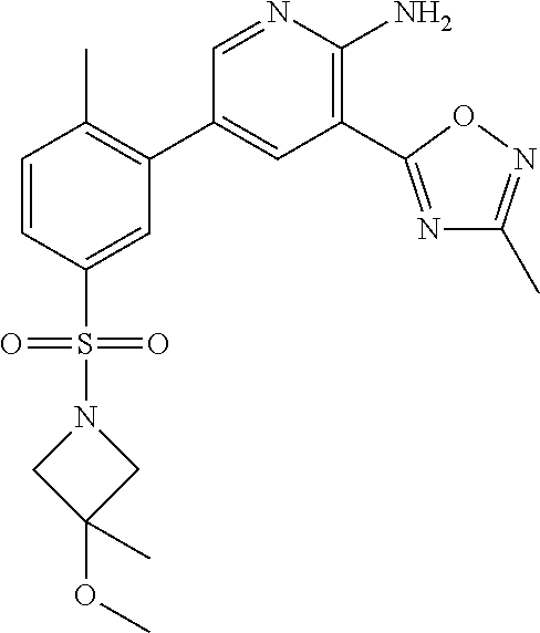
C1=CC(S(N2CC(OC)(C)C2)(=O)=O)=CC(C2=CC(C3=NC(C)=NO3)=C(N)N=C2)=C1C
